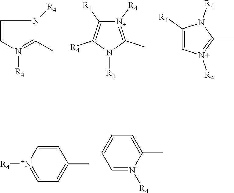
C1=CN([R4])=C(C)N1[R4].[N+]1([R4])=C(C)N([R4])C([R4])=C1[R4].C1([R4])=C[N+]([R4])=C(C)N1[R4].C1=C[N+]([R4])=CC=C1C.C1=CC=[N+]([R4])C(C)=C1
